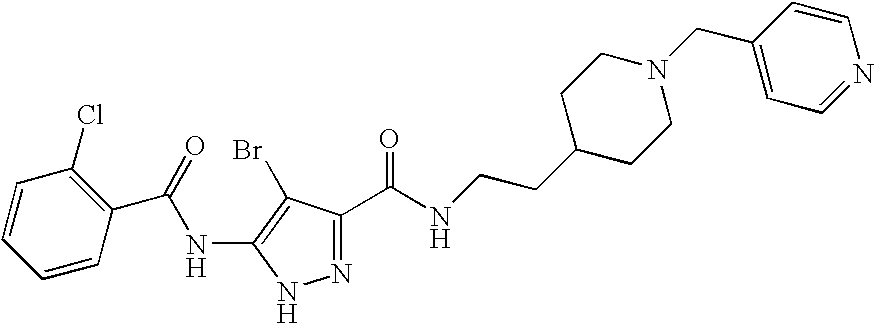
N1=C(C(=O)NCCC2CCN(CC3=CC=NC=C3)CC2)C(Br)=C(NC(=O)C2=C(Cl)C=CC=C2)N1
